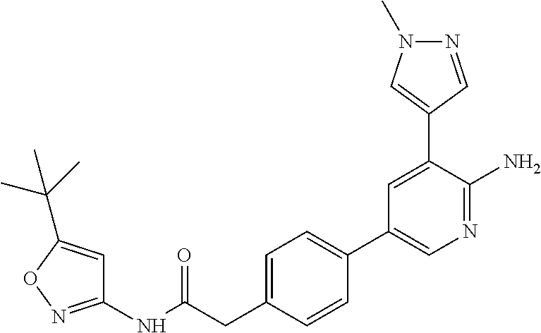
C1(NC(=O)CC2=CC=C(C3=CN=C(N)C(C4=CN(C)N=C4)=C3)C=C2)=NOC(C(C)(C)C)=C1
